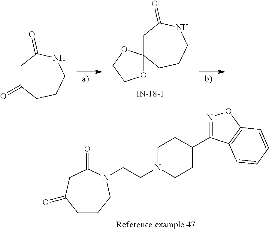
C1CCN(CCN2CCC(C3=NOC4=C3C=CC=C4)CC2)C(=O)CC1=O.C1C(=O)NCCCC12OCCO2.C1C(=O)CCCNC1=O
